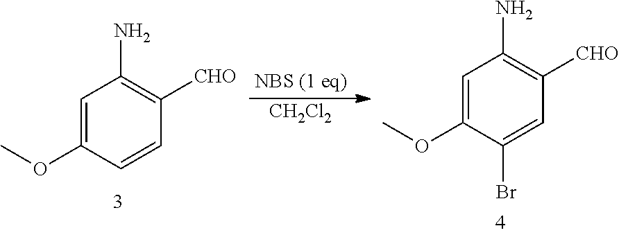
C1=C(OC)C=CC([CHO])=C1N.[CH2Cl2].C1=C(OC)C(Br)=CC([CHO])=C1N
